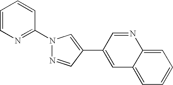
N1(C2=NC=CC=C2)N=CC(C2=CC3=CC=CC=C3N=C2)=C1
